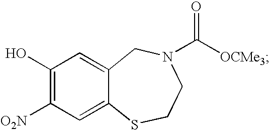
C1(O)=C([O2N])C=C2C(=C1)CN(C([OCMe3])=O)CCS2
